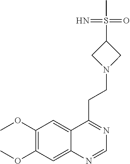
C12=CC(OC)=C(OC)C=C1N=CN=C2CCN1CC(S(C)(=O)=N)C1
